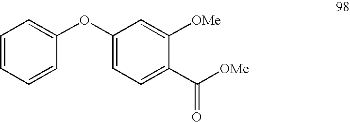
C1=CC=CC(OC2=CC=C(C([OMe])=O)C([OMe])=C2)=C1
